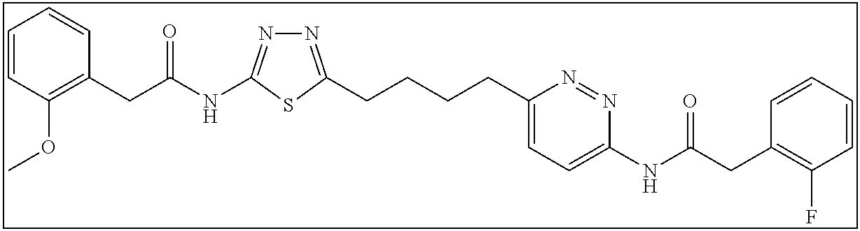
N1=C(CCCCC2=CC=C(NC(CC3=C(F)C=CC=C3)=O)N=N2)SC(NC(CC2=C(OC)C=CC=C2)=O)=N1
